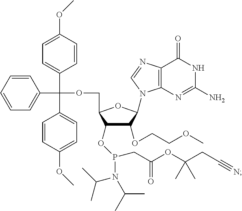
C1(COC(C2=CC=CC=C2)(C2=CC=C(OC)C=C2)C2=CC=C(OC)C=C2)OC(N2C3=C(C(=O)NC(N)=N3)N=C2)C(OCCOC)C1OP(CC(=O)OC(CC#N)(C)C)N(C(C)C)C(C)C
